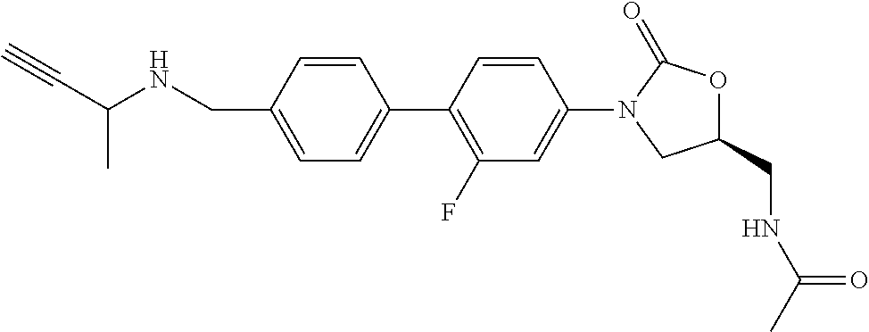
N(CC1=CC=C(C2=C(F)C=C(N3CC(CNC(C)=O)OC3=O)C=C2)C=C1)C(C#C)C
